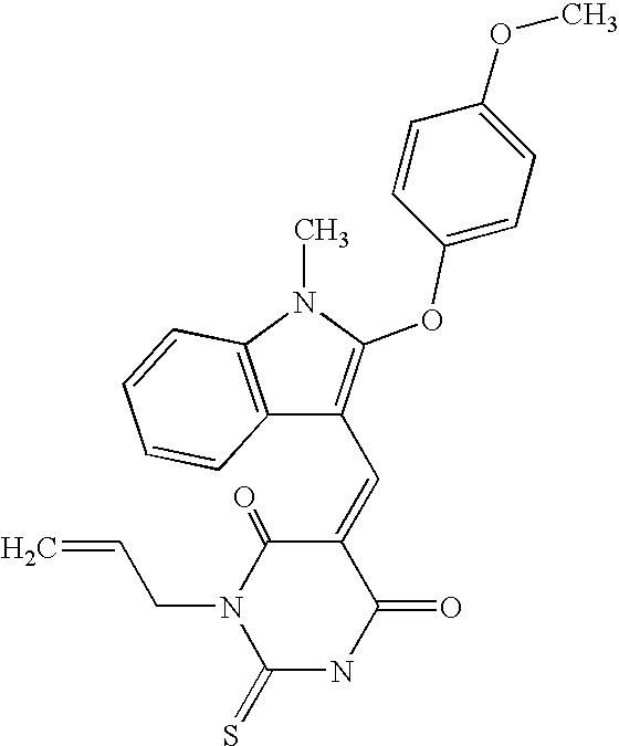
C(N1C(=S)NC(=O)C(=CC2=C(OC3=CC=C(OC)C=C3)N(C)C3=C2C=CC=C3)C1=O)C=C
